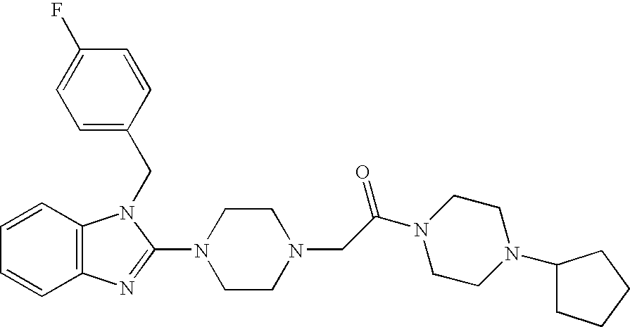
C12=C(C=CC=C1)N(CC1=CC=C(F)C=C1)C(N1CCN(CC(N3CCN(C4CCCC4)CC3)=O)CC1)=N2
